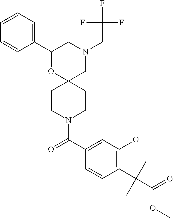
N1(CC(F)(F)F)CC2(OC(C3=CC=CC=C3)C1)CCN(C(C1=CC(OC)=C(C(C)(C)C(=O)OC)C=C1)=O)CC2
